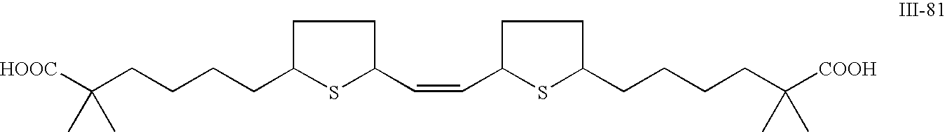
C(CCCC1SC(C=CC2SC(CCCCC([COOH])(C)C)CC2)CC1)C([HOOC])(C)C
